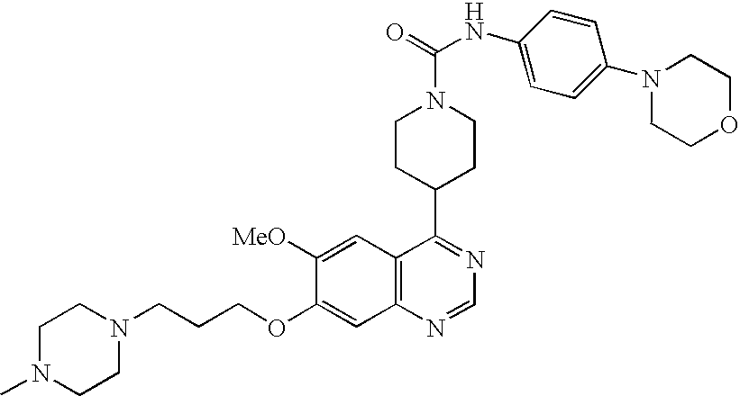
C12=C(C=C([MeO])C(OCCCN3CCN(C)CC3)=C1)C(C1CCN(C(=O)NC3=CC=C(N4CCOCC4)C=C3)CC1)=NC=N2
